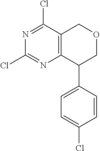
ClC1=NC2=C(COCC2C2=CC=C(Cl)C=C2)C(Cl)=N1
